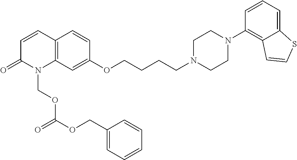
C1=CC2=C(N(COC(OCC3=CC=CC=C3)=O)C1=O)C=C(OCCCCN1CCN(C3=C4C(=CC=C3)SC=C4)CC1)C=C2
